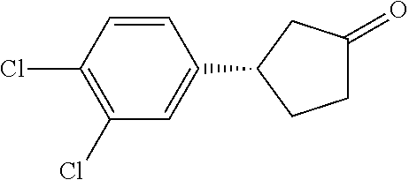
C1=CC(Cl)=C(Cl)C=C1C1CCC(=O)C1
